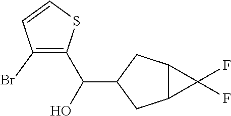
C12C(CC(C(O)C3=C(Br)C=CS3)C1)C2(F)F
